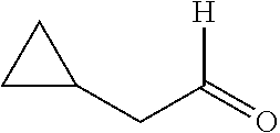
[H]C(=O)CC1CC1
